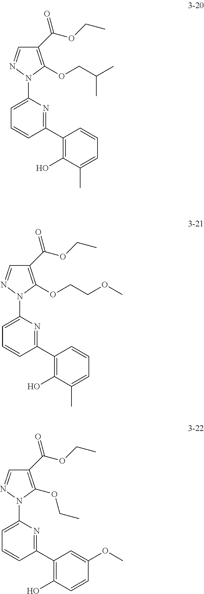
C1(C(OCC)=O)=C(OCC(C)C)N(C2=CC=CC(C3=C(O)C(C)=CC=C3)=N2)N=C1.C1(C(OCC)=O)=C(OCCOC)N(C2=CC=CC(C3=C(O)C(C)=CC=C3)=N2)N=C1.C1(C(OCC)=O)=C(OCC)N(C2=CC=CC(C3=C(O)C=CC(OC)=C3)=N2)N=C1
